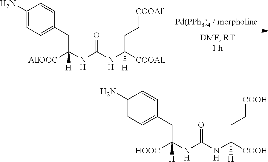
C1(N)=CC=C(CC(NC(NC([COOAll])([H])CC[COOAll])=O)([AllOOC])[H])C=C1.C1(N)=CC=C(CC(NC(NC([COOH])([H])CC[COOH])=O)([HOOC])[H])C=C1
